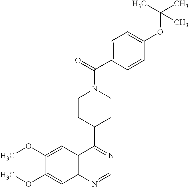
N1=C(C2CCN(C(C3=CC=C(OC(C)(C)C)C=C3)=O)CC2)C2=C(N=C1)C=C(OC)C(OC)=C2
